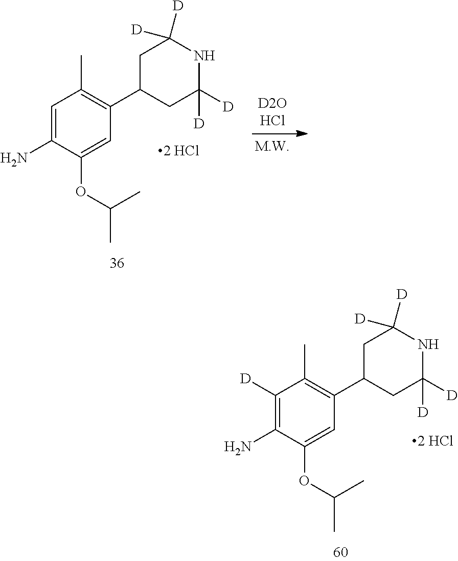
C1=C(N)C(OC(C)C)=CC(C2CC([D])([D])NC([D])([D])C2)=C1C.C1([D])=C(N)C(OC(C)C)=CC(C2CC([D])([D])NC([D])([D])C2)=C1C
